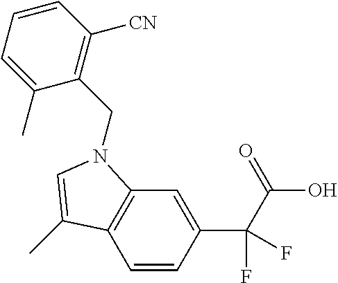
C1=CC(C(F)(C(O)=O)F)=CC2=C1C(C)=CN2CC1=C([CN])C=CC=C1C
